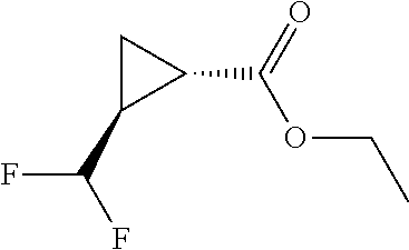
C1C(C(F)F)C1C(OCC)=O
